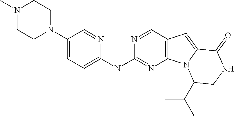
N1(C)CCN(C2=CC=C(NC3=NC4=C(C=N3)C=C3N4C(C(C)C)CNC3=O)N=C2)CC1
